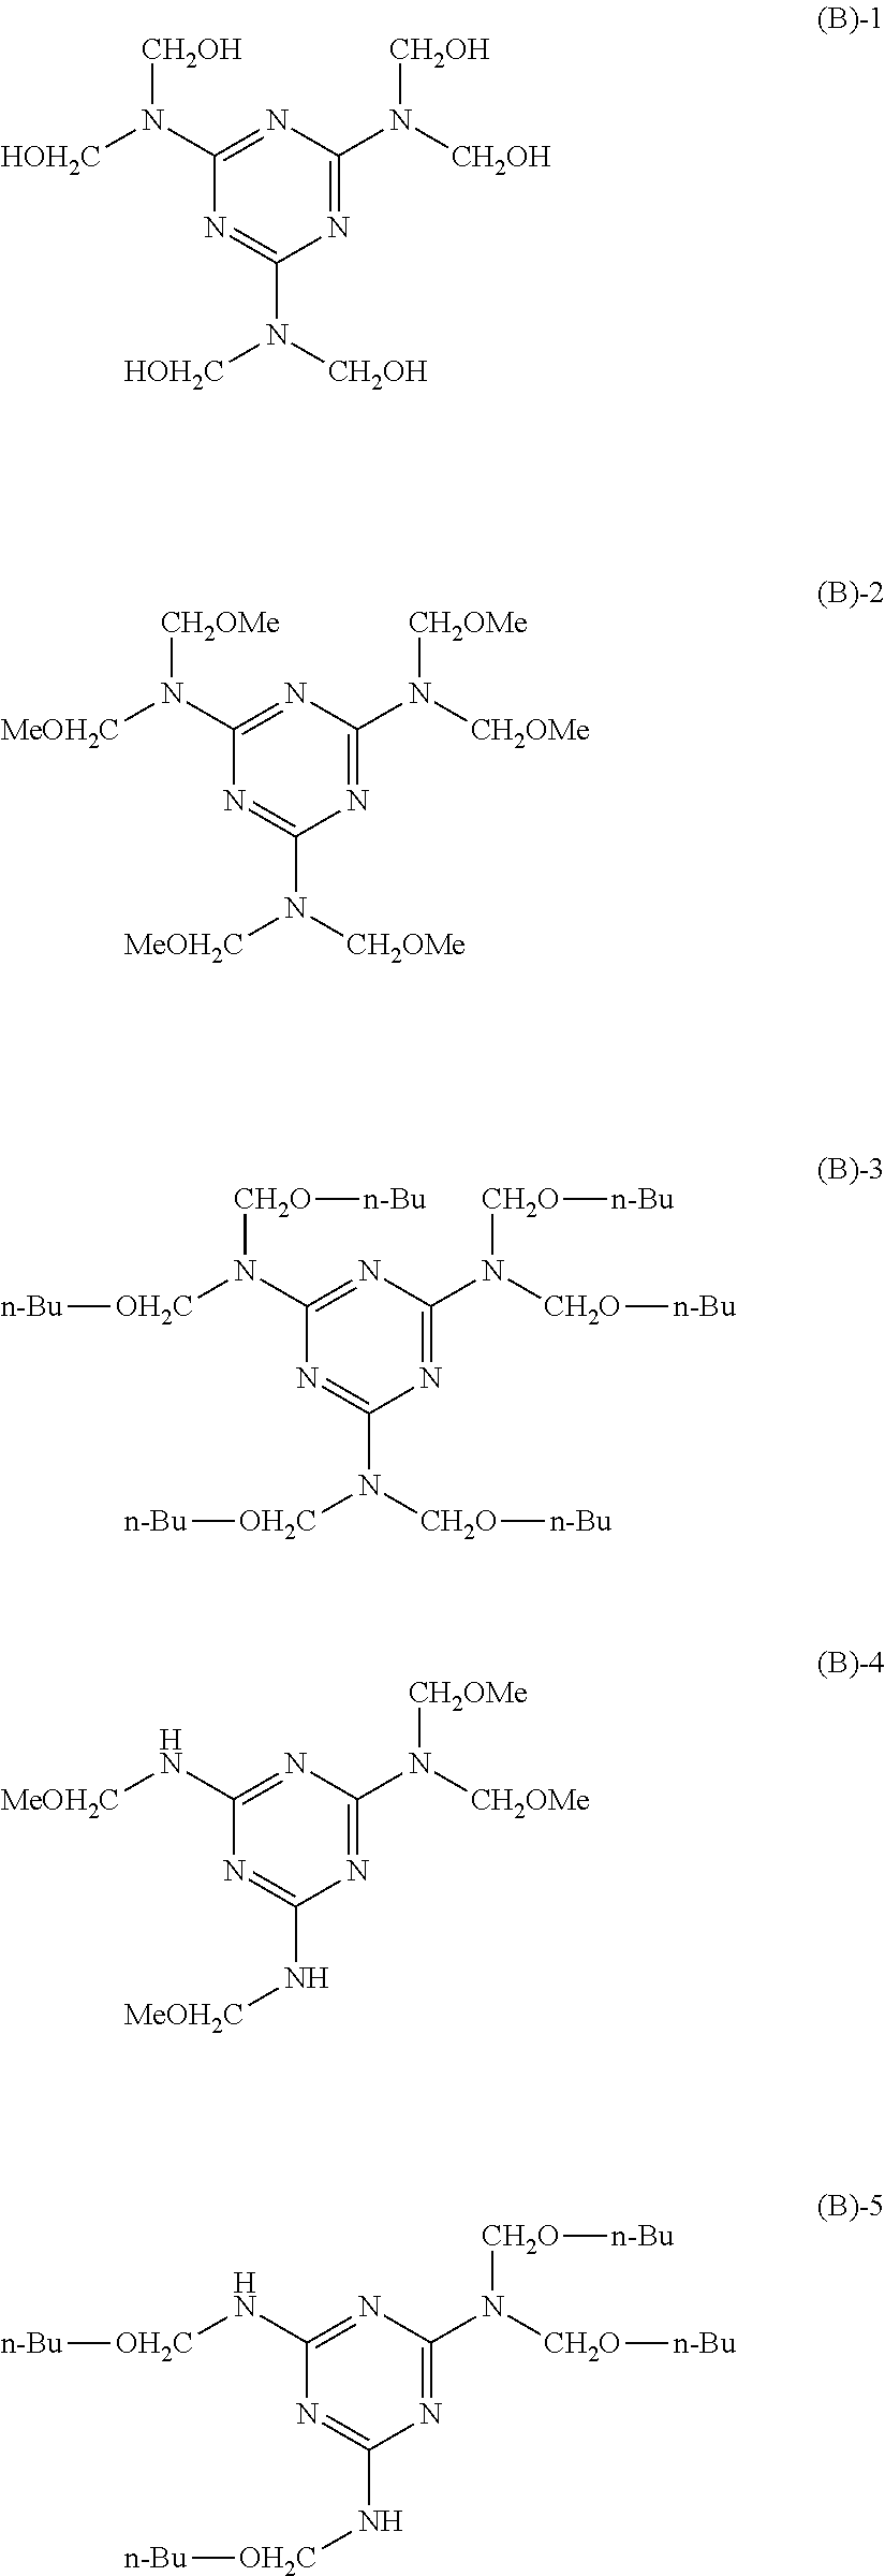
N1=C(N([CH2OH])[CH2OH])N=C(N([HOH2C])[CH2OH])N=C1N([CH2OH])[HOH2C].N1=C(N([CH2OMe])[CH2OMe])N=C(N([MeOH2C])[CH2OMe])N=C1N([CH2OMe])[MeOH2C].N1=C(N([CH2O][n-Bu])[CH2O][n-Bu])N=C(N([OH2C][n-Bu])[CH2O][n-Bu])N=C1N([CH2O][n-Bu])[OH2C][n-Bu].N1=C(N([CH2OMe])[CH2OMe])N=C(N[MeOH2C])N=C1N[MeOH2C].N1=C(N([CH2O][n-Bu])[CH2O][n-Bu])N=C(N[OH2C][n-Bu])N=C1N[OH2C][n-Bu]
